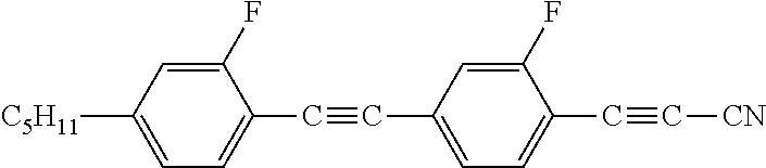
[C5H11]C1=CC=C(C#CC2=CC=C(C#C[CN])C(F)=C2)C(F)=C1
